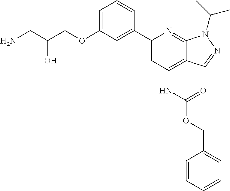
C(C(COC1=CC=CC(C2=CC(NC(OCC3=CC=CC=C3)=O)=C3C(=N2)N(C(C)C)N=C3)=C1)O)N
